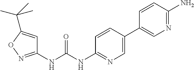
C1(NC(NC2=NC=C(C3=CN=C(N)C=C3)C=C2)=O)=NOC(C(C)(C)C)=C1
